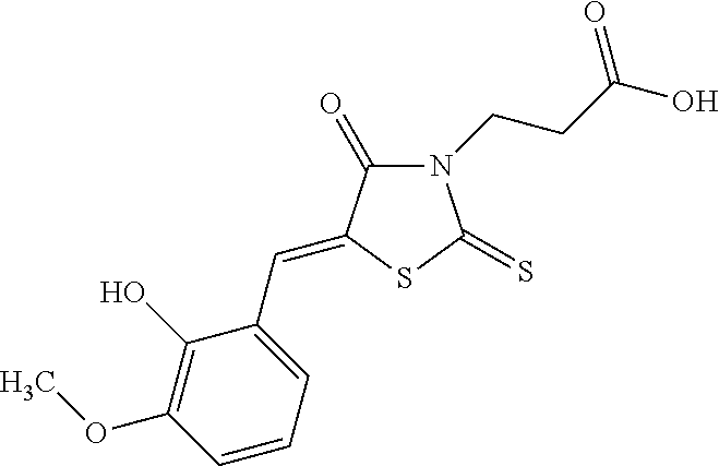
N1(CCC(O)=O)C(=O)C(=CC2=CC=CC(OC)=C2O)SC1=S
